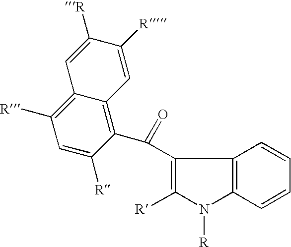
C12=C([R])C=C([R])C(C(C3=C([R])N([R])C4=C3C=CC=C4)=O)=C1C=C([R])C([R])=C2
